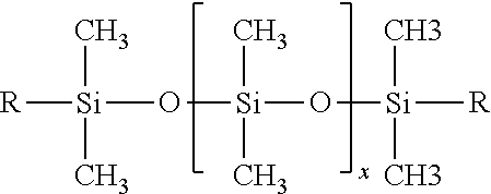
[R][Si](O[Si](C)(C)O[Si]([R])(C)C)(C)C
